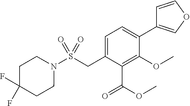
C1=C(CS(=O)(=O)N2CCC(F)(F)CC2)C(C(=O)OC)=C(OC)C(C2=COC=C2)=C1
